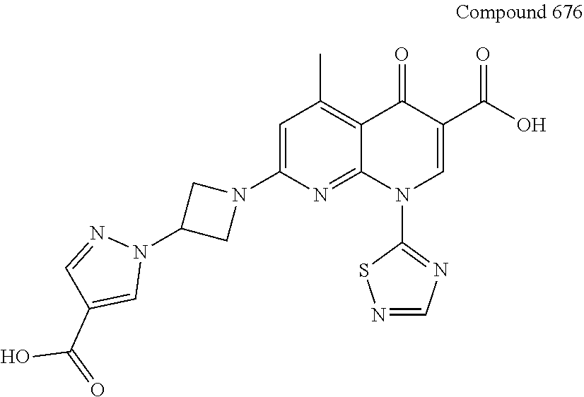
C1=C(N2CC(N3N=CC(C(=O)O)=C3)C2)N=C2C(=C1C)C(=O)C(C(O)=O)=CN2C1=NC=NS1
